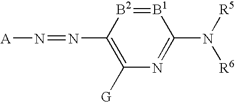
[B1]1=[B2]C(N=N[A])=C([G])N=C1N([R6])[R5]
